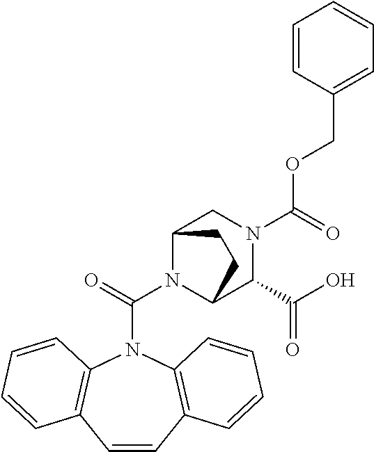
O(C(=O)N1CC2N(C(=O)N3C4=C(C=CC5=C3C=CC=C5)C=CC=C4)C(C1C(O)=O)CC2)CC1=CC=CC=C1
